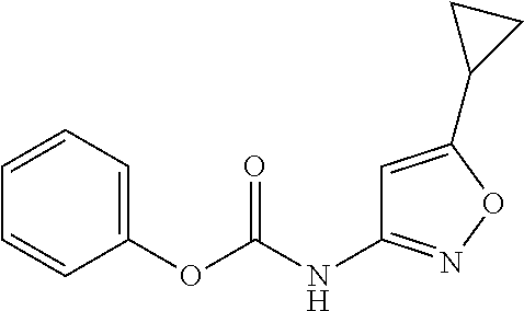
C1(OC(NC2=NOC(C3CC3)=C2)=O)=CC=CC=C1
